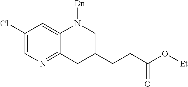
C1(Cl)=CN=C2C(=C1)N([Bn])CC(CCC(O[Et])=O)C2
